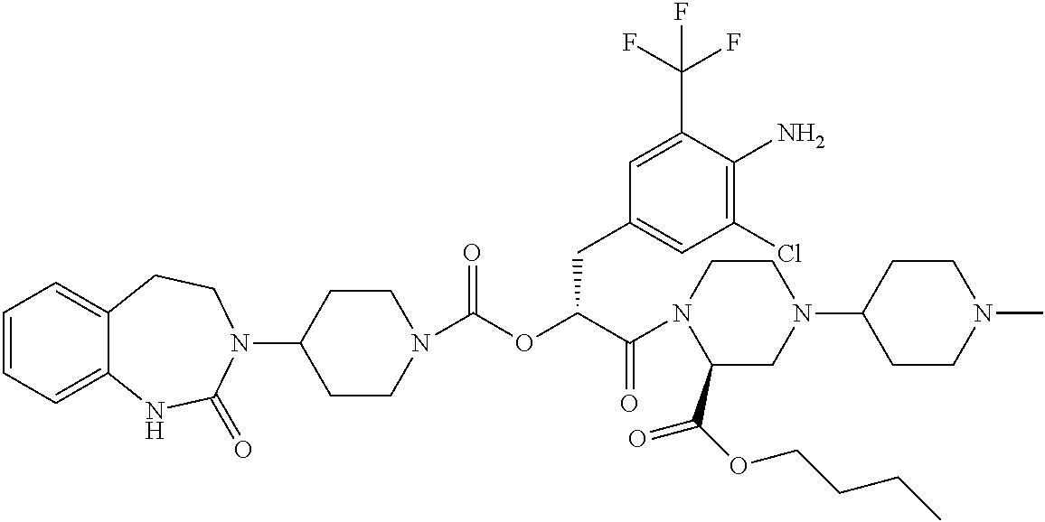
C1=CC=C2C(=C1)CCN(C1CCN(C(OC(C(N3C(C(OCCCC)=O)CN(C4CCN(C)CC4)CC3)=O)CC3=CC(Cl)=C(N)C(C(F)(F)F)=C3)=O)CC1)C(=O)N2
